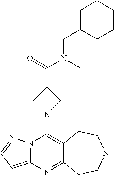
N12C(=CC=N1)N=C1C(=C2N2CC(C(=O)N(C)CC3CCCCC3)C2)CCNCC1
